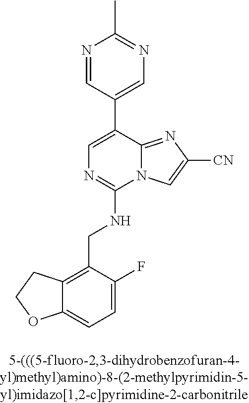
C12=CC=C(F)C(CNC3=NC=C(C4=CN=C(C)N=C4)C4=NC([CN])=CN34)=C1CCO2
